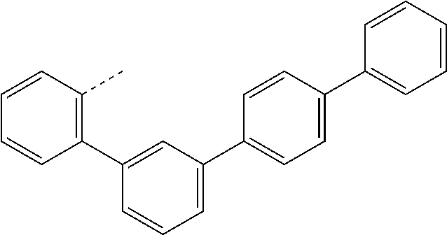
C1(C2=CC=C(C3=CC=CC=C3)C=C2)=CC=CC(C2=C(C)C=CC=C2)=C1
